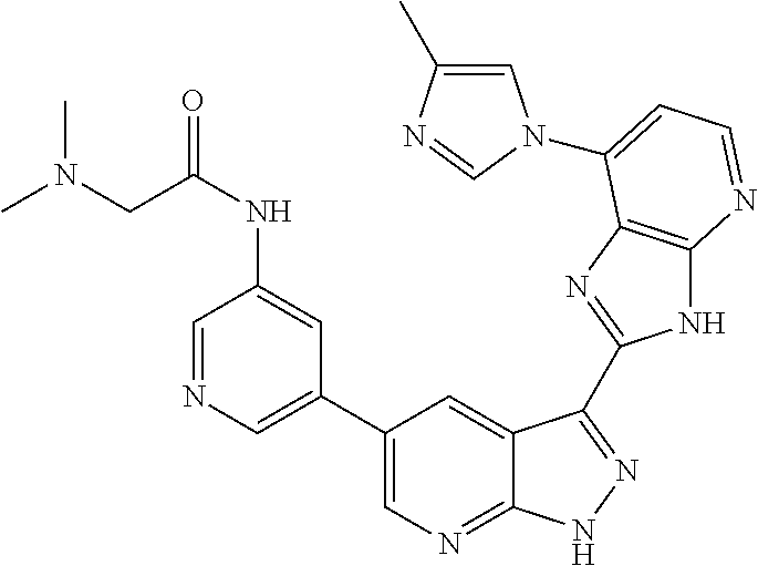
C1(C2=CN=CC(NC(CN(C)C)=O)=C2)=CN=C2C(=C1)C(C1=NC3=C(N1)N=CC=C3N1C=C(C)N=C1)=NN2
